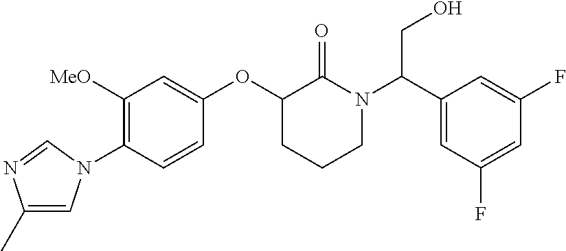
C1([MeO])=C(N2C=C(C)N=C2)C=CC(OC2CCCN(C(C3=CC(F)=CC(F)=C3)CO)C2=O)=C1
